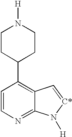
C1=CN=C2C(=C1C1CCN([H])CC1)C=[C*]N2[H]
